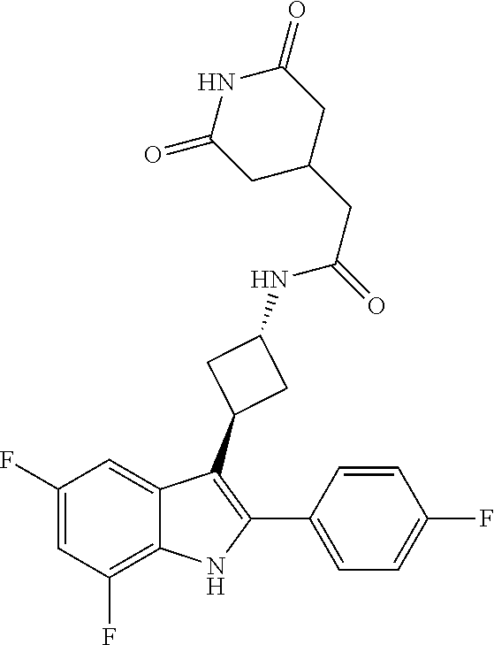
C1(F)=CC(F)=C2C(=C1)C(C1CC(NC(=O)CC3CC(=O)NC(=O)C3)C1)=C(C1=CC=C(F)C=C1)N2
